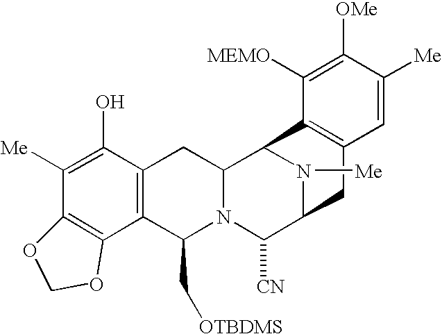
C1([Me])=C(O)C2=C(C(C[OTBDMS])N3C(C2)C2N([Me])C(C3[CN])CC3=C2C([MEMO])=C([OMe])C([Me])=C3)C2=C1OCO2
